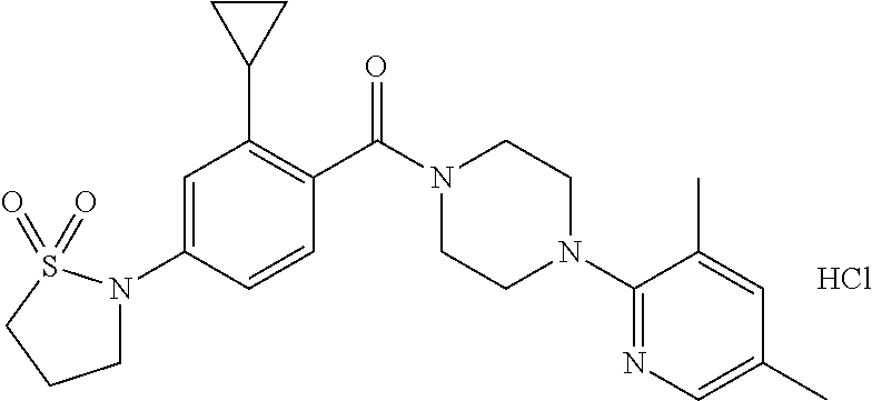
C1=C(N2CCCS2(=O)=O)C=CC(C(N2CCN(C3=NC=C(C)C=C3C)CC2)=O)=C1C1CC1.Cl
